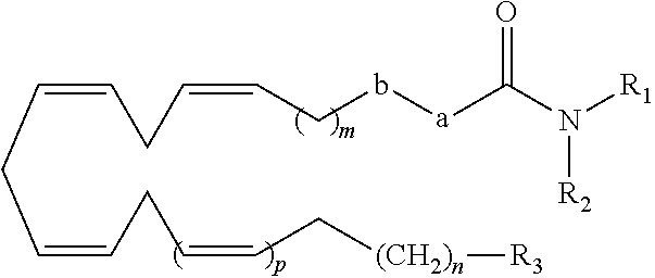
C(=CCC=CCC=CC[(CH2)n][R3])CC=CCb[a]C(N([R2])[R1])=O
